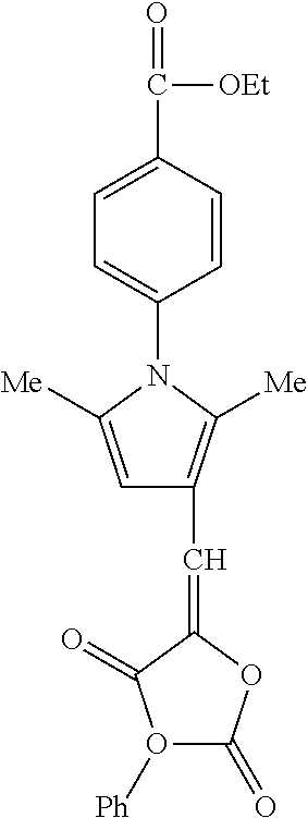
C1=C(C(=O)[OEt])C=CC(N2C([Me])=CC(C=C3OC(=O)O([Ph])C3=O)=C2[Me])=C1
